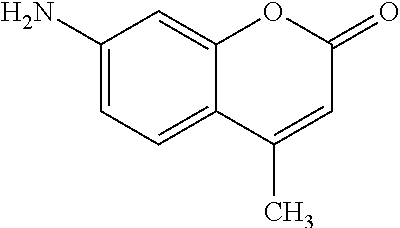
C1(N)=CC=C2C(=C1)OC(=O)C=C2C
